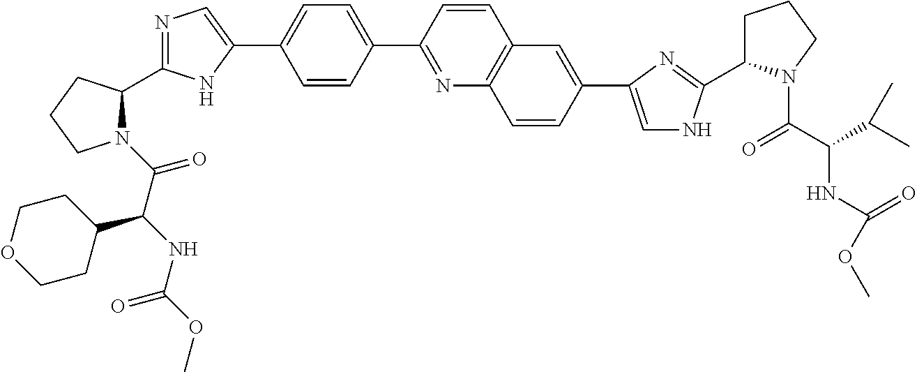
N1(C(C(NC(OC)=O)C2CCOCC2)=O)C(C2=NC=C(C3=CC=C(C4=NC5=C(C=C4)C=C(C4=CNC(C6CCCN6C(C(NC(=O)OC)C(C)C)=O)=N4)C=C5)C=C3)N2)CCC1
